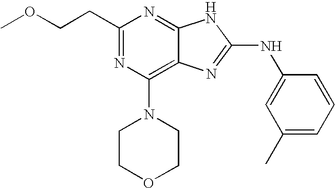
C(C1=NC(N2CCOCC2)=C2C(=N1)NC(NC1=CC(C)=CC=C1)=N2)COC
